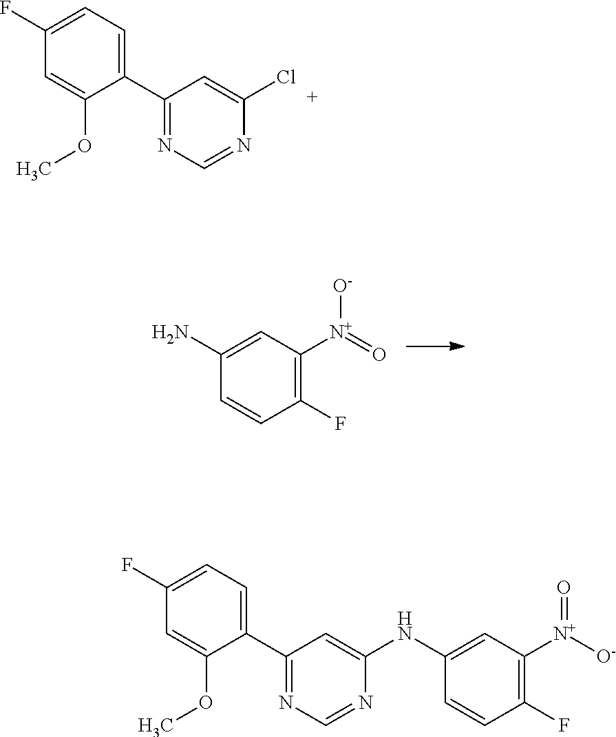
C1(F)=C([N+]([O-])=O)C=C(N)C=C1.C1(C2=NC=NC(Cl)=C2)=CC=C(F)C=C1OC.C1(C2=NC=NC(NC3=CC([N+](=O)[O-])=C(F)C=C3)=C2)=CC=C(F)C=C1OC
